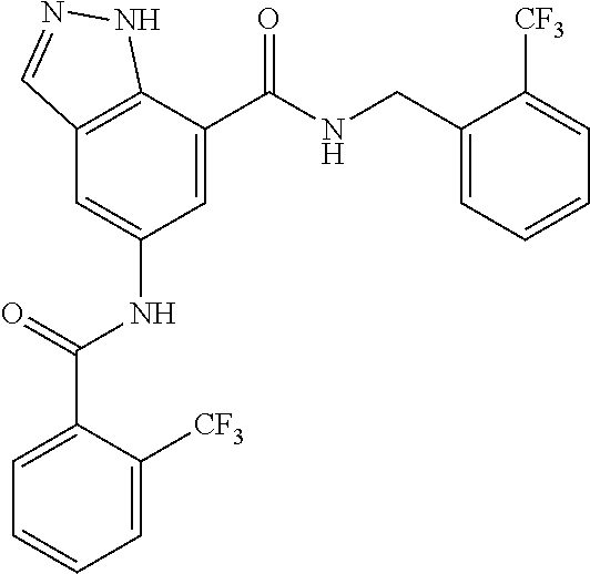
C12=C(C(C(=O)NCC3=CC=CC=C3[CF3])=CC(NC(=O)C3=CC=CC=C3[CF3])=C1)NN=C2
